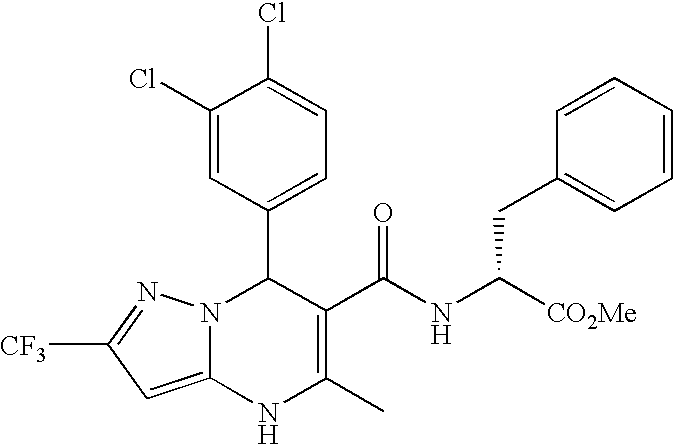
C1(Cl)=CC(C2N3C(=CC([CF3])=N3)NC(C)=C2C(NC([CO2Me])CC2=CC=CC=C2)=O)=CC=C1Cl
